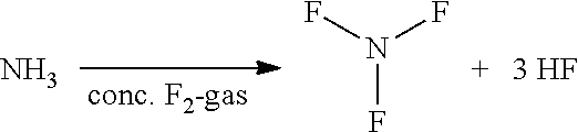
N.FN(F)F
